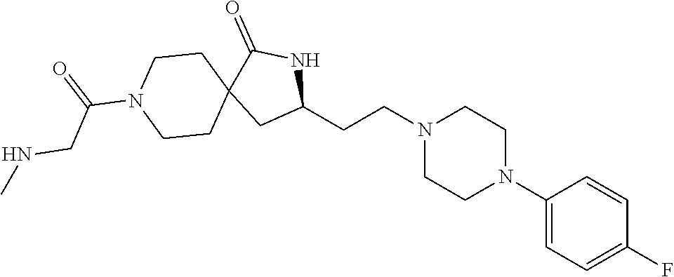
C1(N2CCN(CCC3NC(=O)C4(C3)CCN(C(=O)CNC)CC4)CC2)=CC=C(F)C=C1
